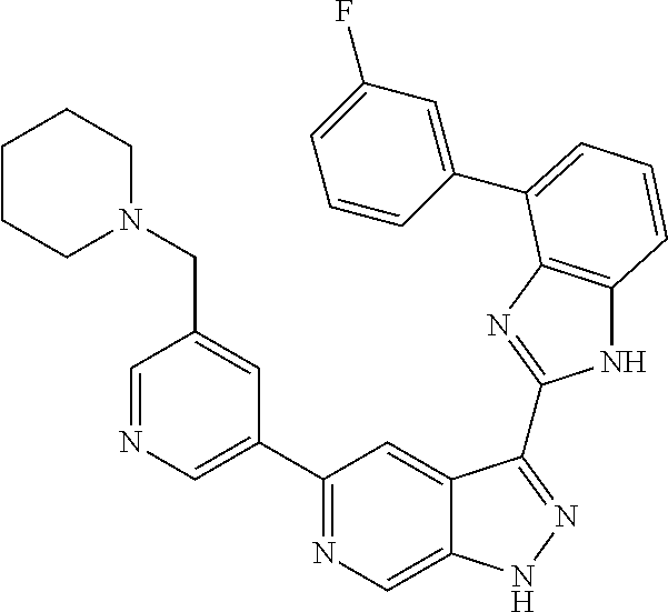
C1=NC=C(C2=NC=C3C(=C2)C(C2=NC4=C(N2)C=CC=C4C2=CC(F)=CC=C2)=NN3)C=C1CN1CCCCC1
